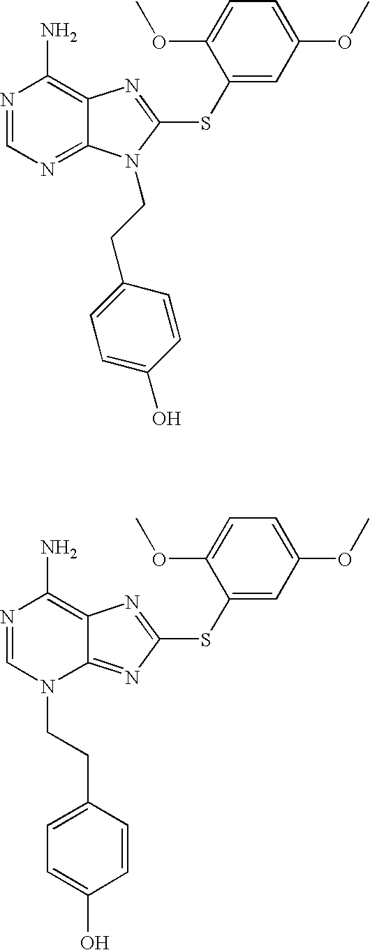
N1=CN=C2C(=C1N)N=C(SC1=CC(OC)=CC=C1OC)N2CCC1=CC=C(O)C=C1.N1=CN(CCC2=CC=C(O)C=C2)C2=NC(SC3=CC(OC)=CC=C3OC)=NC2=C1N
